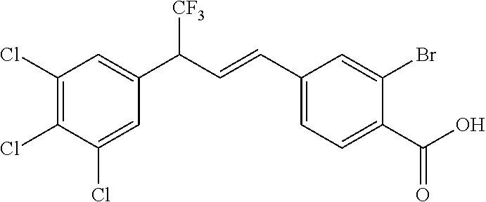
ClC1=C(Cl)C(Cl)=CC(C(C=CC2=CC=C(C(O)=O)C(Br)=C2)[CF3])=C1
